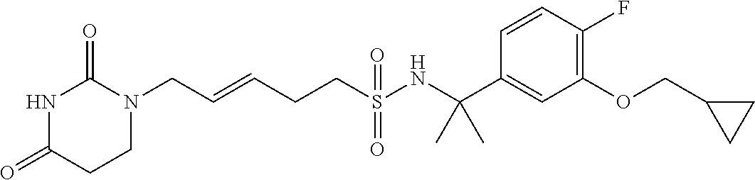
C(=CCCS(NC(C1=CC(OCC2CC2)=C(F)C=C1)(C)C)(=O)=O)CN1C(=O)NC(=O)CC1
